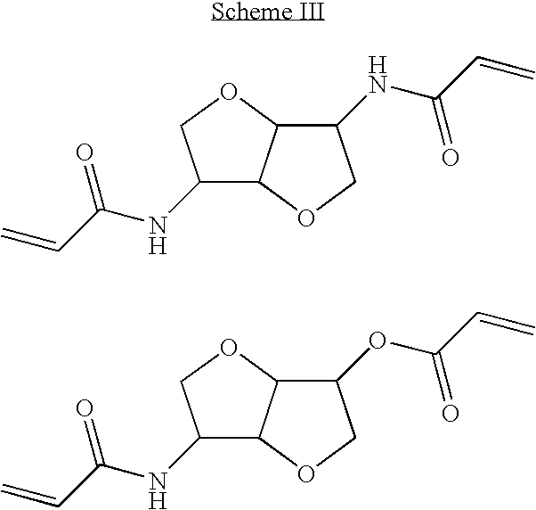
C1(NC(C=C)=O)C2C(OC1)C(NC(C=C)=O)CO2.C1(NC(C=C)=O)C2C(OC1)C(OC(C=C)=O)CO2
